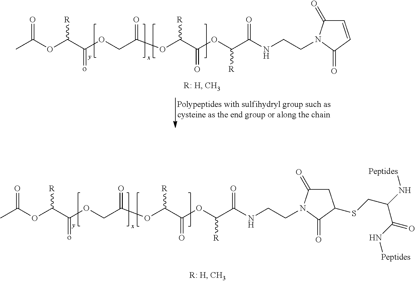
CC(OC(C(OCC(OC(C(OC(C(NCCN1C(=O)CC(SCC(N[Peptides])C(N[Peptides])=O)C1=O)=O)[R])=O)[R])=O)=o)[R])=O.CC(OC(C(OCC(OC(C(OC(C(NCCN1C(=O)C=CC1=O)=O)[R])=O)[R])=O)=o)[R])=O
